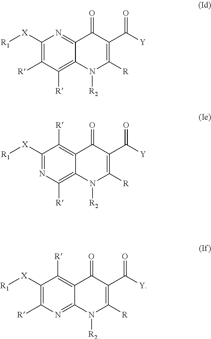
C1([X][R1])=C([R])C([R])=C2C(=N1)C(=O)C(C([Y])=O)=C([R])N2[R2].C1([X][R1])=NC([R])=C2C(=C1[R])C(=O)C(C([Y])=O)=C([R])N2[R2].C1([X][R1])=C([R])N=C2C(=C1[R])C(=O)C(C([Y])=O)=C([R])N2[R2]
